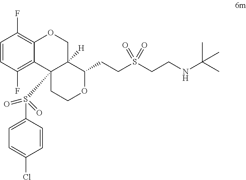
C1=CC(F)=C2C(=C1F)OCC1([H])C2(S(C2=CC=C(Cl)C=C2)(=O)=O)CCOC1CCS(CCNC(C)(C)C)(=O)=O
